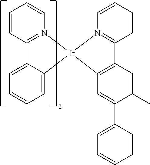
C12=C(C=C(C3=CC=CC=C3)C(C)=C1)[Ir]1(N3=C2C=CC=C3)C2=CC=CC=C2C2=N1C=CC=C2
